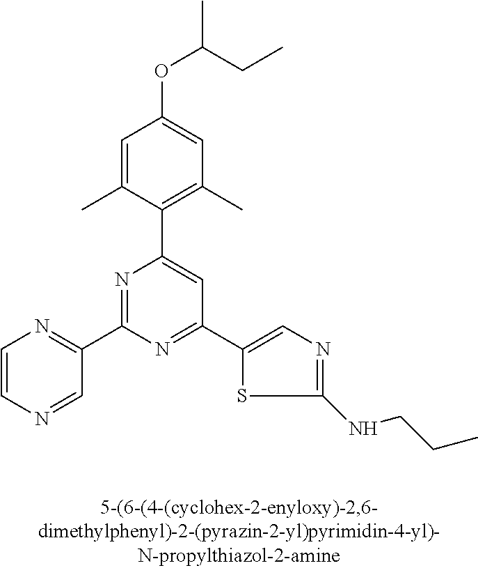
C1=C(C)C(C2=CC(C3=CN=C(NCCC)S3)=NC(C3=NC=CN=C3)=N2)=C(C)C=C1OC(C)CC
